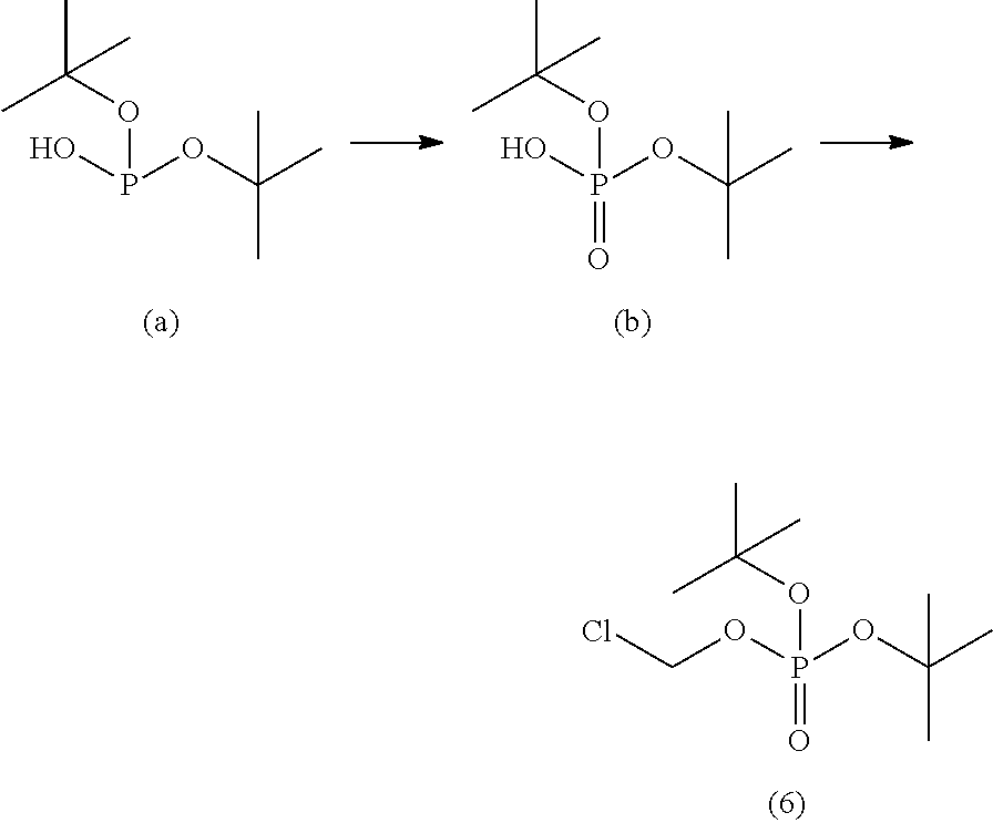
OP(OC(C)(C)C)(OC(C)(C)C)=O.OP(OC(C)(C)C)OC(C)(C)C.O(P(OC(C)(C)C)(OC(C)(C)C)=O)CCl
